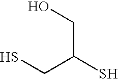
SCC(S)CO
